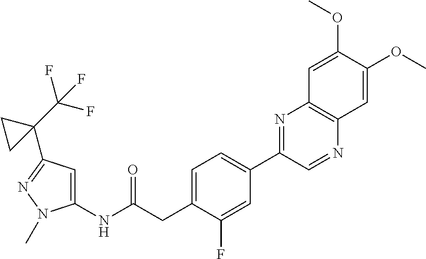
C1(NC(CC2=CC=C(C3=NC4=C(N=C3)C=C(OC)C(OC)=C4)C=C2F)=O)=CC(C2(C(F)(F)F)CC2)=NN1C
